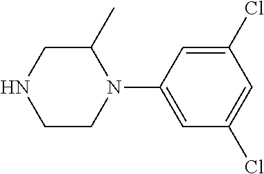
C1C(C)N(C2=CC(Cl)=CC(Cl)=C2)CCN1
